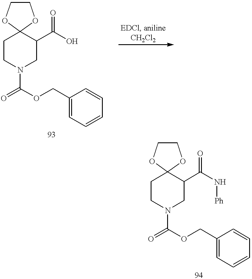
C1CN(C(=O)OCC2=CC=CC=C2)CC(C(O)=O)C12OCCO2.C1CN(C(=O)OCC2=CC=CC=C2)CC(C(N[Ph])=O)C12OCCO2
